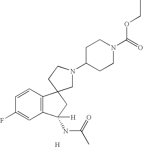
C1=CC2=C(C=C1F)C(NC(=O)C)([H])CC21CN(C2CCN(C(=O)OCC)CC2)CC1.[H]
